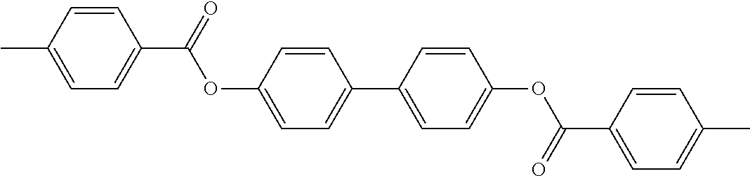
C1=CC(C)=CC=C1C(=O)OC1=CC=C(C2=CC=C(OC(C3=CC=C(C)C=C3)=O)C=C2)C=C1
